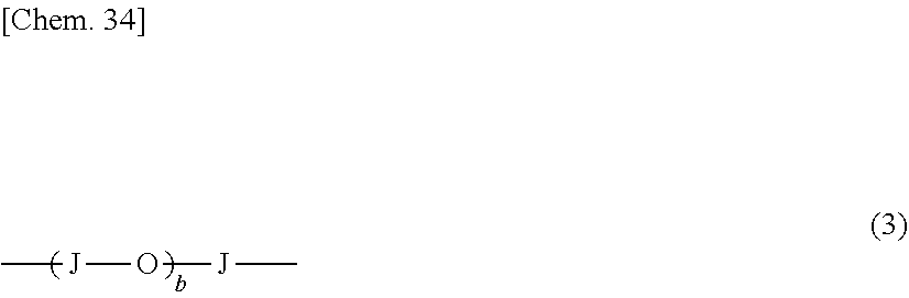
[J](O[J]C)C
